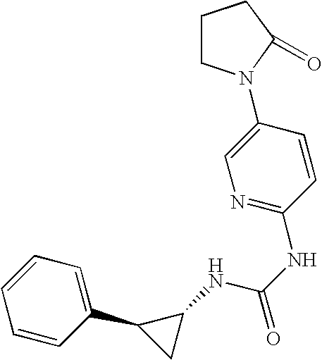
C1CN(C2=CN=C(NC(=O)NC3C(C4=CC=CC=C4)C3)C=C2)C(=O)C1
